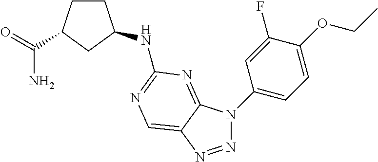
N1=NC2=CN=C(NC3CCC(C(=O)N)C3)N=C2N1C1=CC=C(OCC)C(F)=C1
